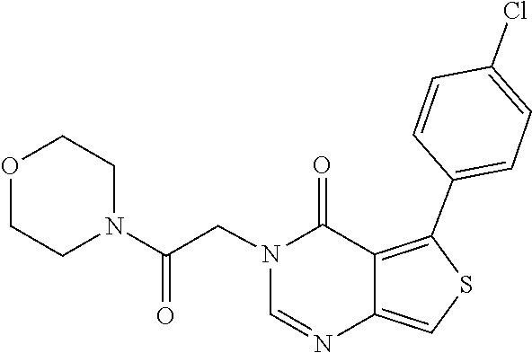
C1=NC2=CSC(C3=CC=C(Cl)C=C3)=C2C(=O)N1CC(N1CCOCC1)=O
